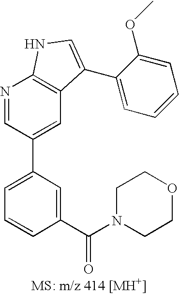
C1=C(C2=CC3=C(N=C2)NC=C3C2=CC=CC=C2OC)C=C(C(N2CCOCC2)=O)C=C1
